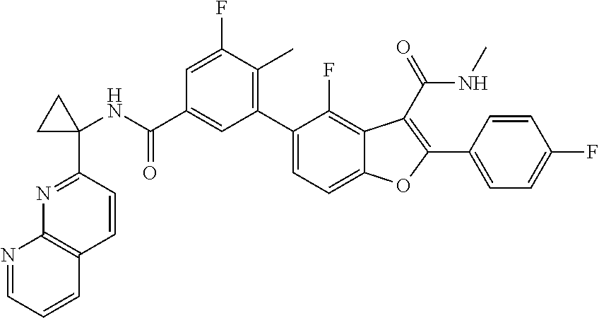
N1=CC=CC2=C1N=C(C1(NC(C3=CC(C4=CC=C5C(=C4F)C(C(=O)NC)=C(C4=CC=C(F)C=C4)O5)=C(C)C(F)=C3)=O)CC1)C=C2
